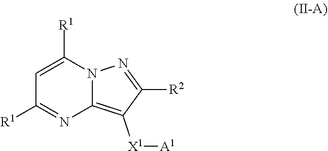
C12=C([X1][A1])C([R2])=NN1C([R1])=CC([R1])=N2
